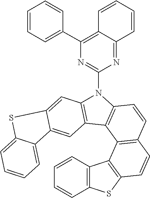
C12=C(C=CC=C1)C1=C(C=CC3=C1C1=C(N(C4=NC(C5=CC=CC=C5)=C5C(=N4)C=CC=C5)C4=C1C=C1C5=CC=CC=C5SC1=C4)C=C3)S2
